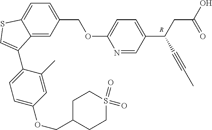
C12=CC(COC3=CC=C(C(C#CC)CC(=O)O)C=N3)=CC=C1SC=C2C1=CC=C(OCC2CCS(=O)(=O)CC2)C=C1C.[R]
